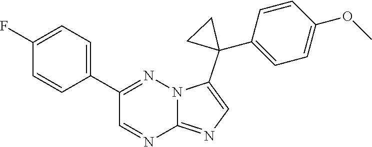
C1(C2=CC=C(F)C=C2)=NN2C(=NC=C2C2(C3=CC=C(OC)C=C3)CC2)N=C1
